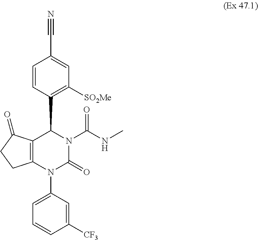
C12=C(C(=O)CC1)C(C1=C([SO2Me])C=C(C#N)C=C1)N(C(NC)=O)C(=O)N2C1=CC=CC([CF3])=C1
